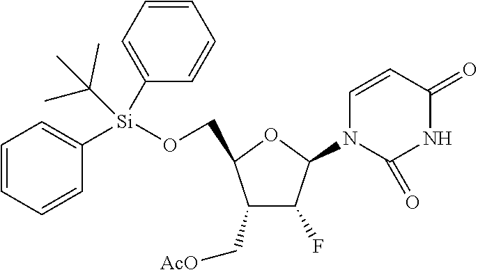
O([Si](C1=CC=CC=C1)(C(C)(C)C)C1=CC=CC=C1)CC1C(C[AcO])C(F)C(N2C=CC(=O)NC2=O)O1
